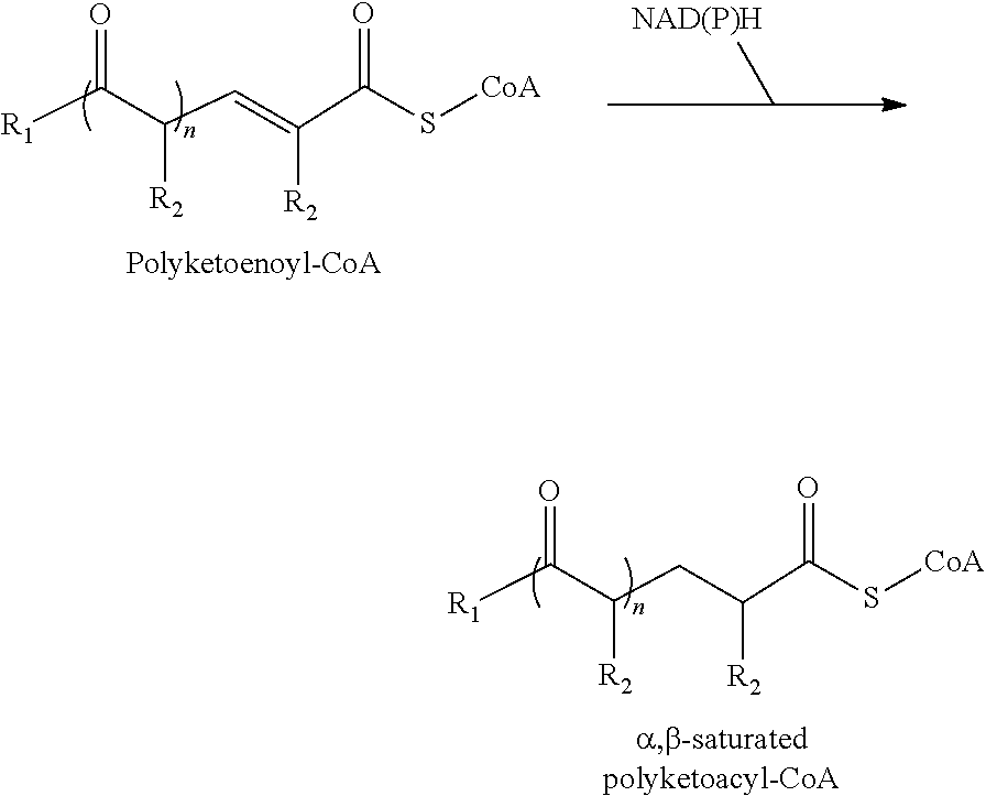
C(CC(C(=O)S[CoA])[R2])(C([R1])=O)[R2].C(C=C(C(=O)S[CoA])[R2])(C([R1])=O)[R2]
